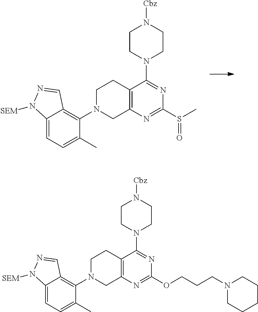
C12=C(N=C(OCCCN3CCCCC3)N=C1N1CCN([Cbz])CC1)CN(C1=C3C(=CC=C1C)N([SEM])N=C3)CC2.C12=C(N=C(S(C)=O)N=C1N1CCN([Cbz])CC1)CN(C1=C3C(=CC=C1C)N([SEM])N=C3)CC2
